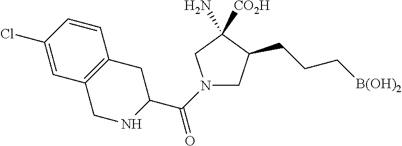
N1(C(C2CC3=C(CN2)C=C(Cl)C=C3)=O)CC(CCC[B(OH)2])C(N)([CO2H])C1
